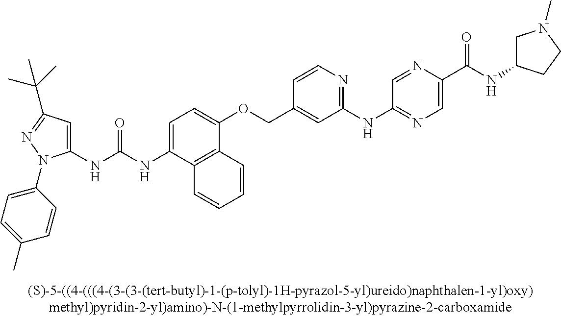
N(C(NC1=CC(C(C)(C)C)=NN1C1=CC=C(C)C=C1)=O)C1=CC=C(OCC2=CC(NC3=NC=C(C(NC4CN(C)CC4)=O)N=C3)=NC=C2)C2=C1C=CC=C2
